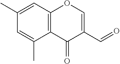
C1=C(C=O)C(=O)C2=C(O1)C=C(C)C=C2C
